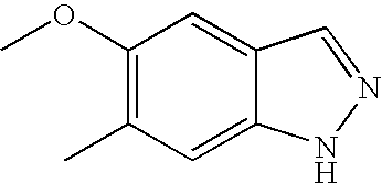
C1(OC)=C(C)C=C2C(=C1)C=NN2
